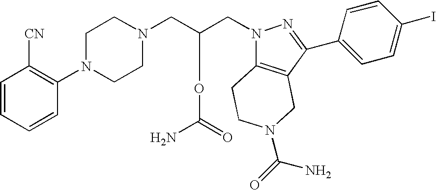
C1=CC=CC(N2CCN(CC(CN3C4=C(C(C5=CC=C(I)C=C5)=N3)CN(C(=O)N)CC4)OC(N)=O)CC2)=C1[CN]
